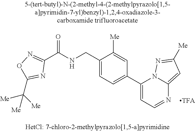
C1(CNC(C2=NOC(C([Me])([Me])[Me])=N2)=O)=CC=C(C2=CC=NC3=CC([Me])=NN23)C=C1[Me]
